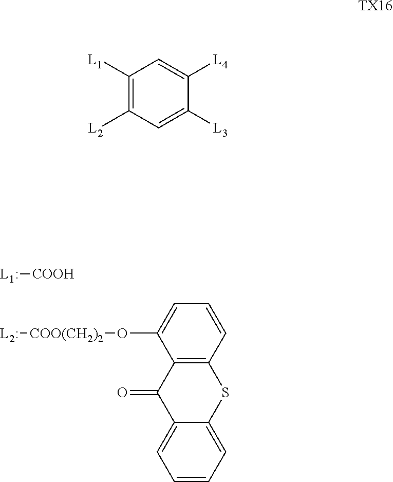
[L1:][COOH].[L2:][COO(CH2)2]OC1=CC=CC2=C1C(=O)C1=CC=CC=C1S2.C1([L1])=C([L2])C=C([L3])C([L4])=C1.[TX16]
